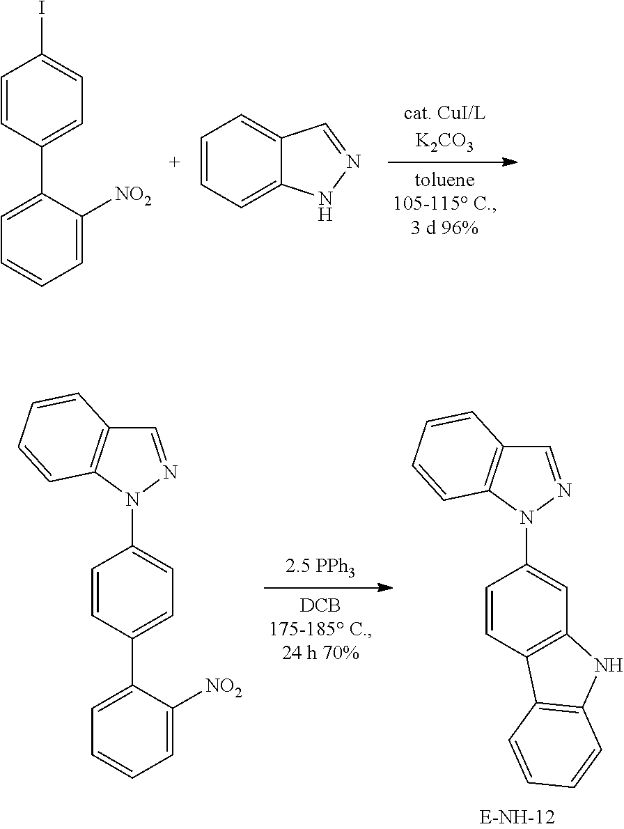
C1(C2=CC=C(I)C=C2)=CC=CC=C1[NO2].C1=CC=C2C(=C1)C=NN2.C1=CC(C2=CC=CC=C2[NO2])=CC=C1N1N=CC2=C1C=CC=C2.C1=CC2=C(C=C1N1N=CC3=C1C=CC=C3)NC1=C2C=CC=C1
